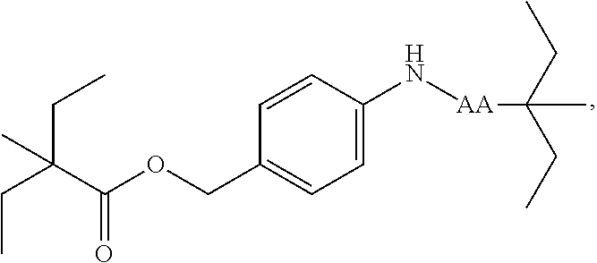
C1(COC(=O)C(CC)(CC)C)=CC=C(N[AA]C(CC)(CC)C)C=C1
